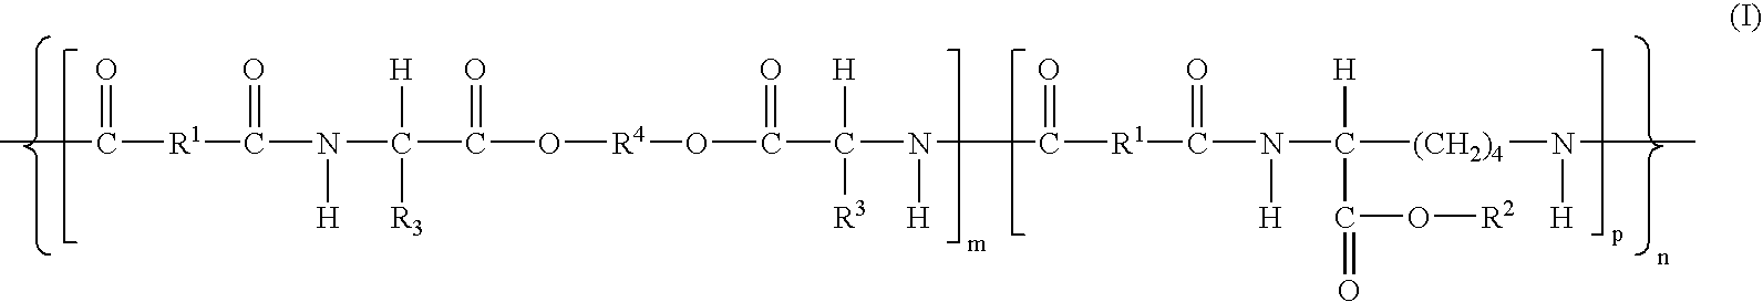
CC(=O)[R1]C(=O)N([H])C([H])([R3])C(=O)O[R4]OC(C([H])(N([H])C([R1]C(=O)N([H])C([H])(C(=O)O[R2])[(CH2)4]N([H])C)=O)[R3])=O
